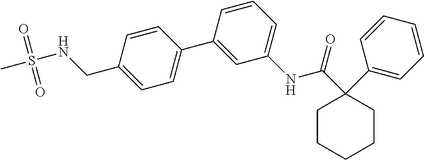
C1=CC(C2=CC=C(CNS(=O)(=O)C)C=C2)=CC(NC(C2(C3=CC=CC=C3)CCCCC2)=O)=C1
